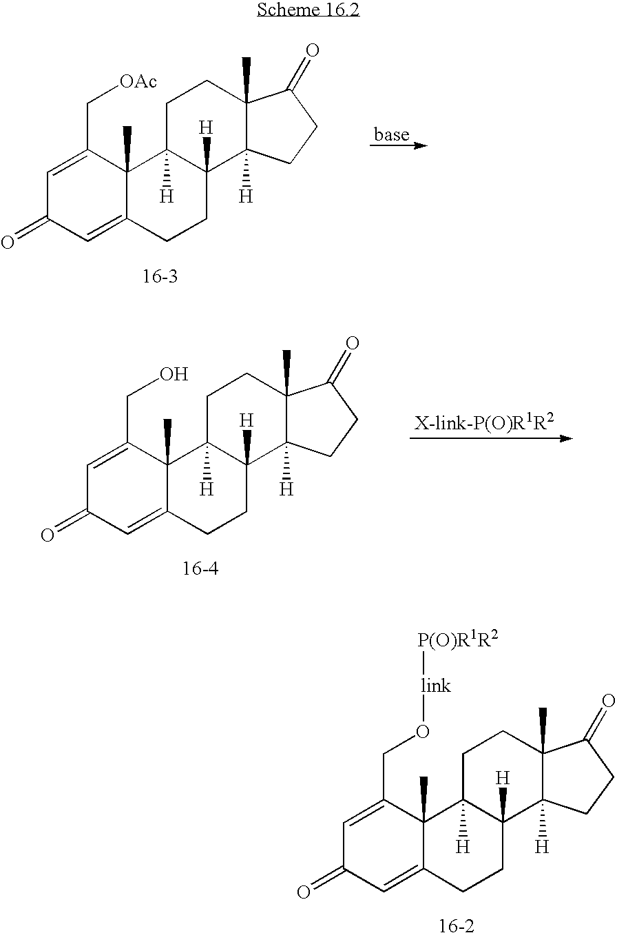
C12(C)C(=CC(=O)C=C1CO[link][P(O)R1R2])CCC1([H])C2([H])CCC2(C)C1([H])CCC2=O.[16-2].C12(C)C(=CC(=O)C=C1C[OAc])CCC1([H])C2([H])CCC2(C)C1([H])CCC2=O.[16-3].[base].C12(C)C(=CC(=O)C=C1CO)CCC1([H])C2([H])CCC2(C)C1([H])CCC2=O.[16-4].[X-link-P(O)R1R2]
